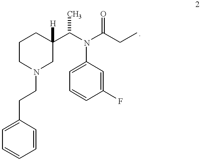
C1=CC=CC(CCN2CC(C(N(C(CC)=O)C3=CC=CC(F)=C3)C)([H])CCC2)=C1
